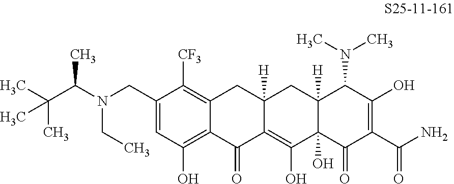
C1(CN(C(C(C)(C)C)C)CC)=CC(O)=C2C(=C1[CF3])CC1([H])C(=C(O)C3(O)C([H])(C1)C(N(C)C)C(O)=C(C(N)=O)C3=O)C2=O
